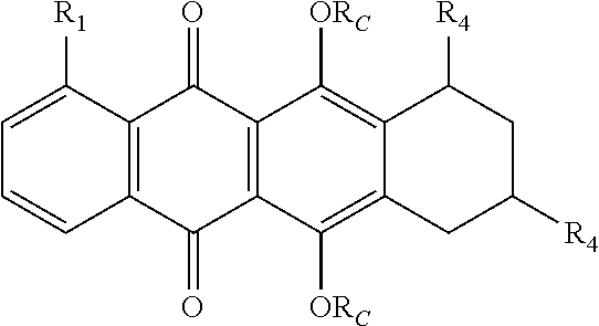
C12=C(C(=O)C3=C(C1=O)C([ORC])=C1C(=C3[ORC])CC([R4])CC1[R4])C=CC=C2[R1]
